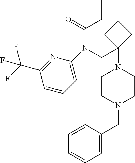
N1=C(C(F)(F)F)C=CC=C1N(CC1(N2CCN(CC3=CC=CC=C3)CC2)CCC1)C(CC)=O
